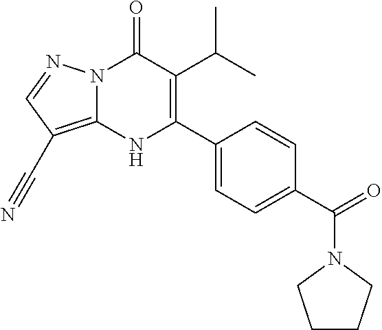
N12C(=C(C#N)C=N1)NC(C1=CC=C(C(=O)N3CCCC3)C=C1)=C(C(C)C)C2=O
